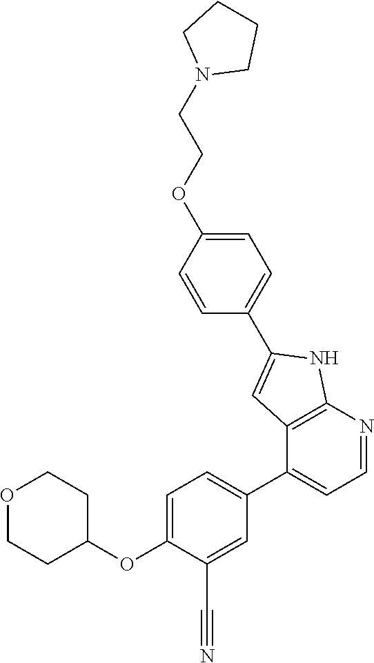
O1CCC(OC2=CC=C(C3=CC=NC4=C3C=C(C3=CC=C(OCCN5CCCC5)C=C3)N4)C=C2C#N)CC1
